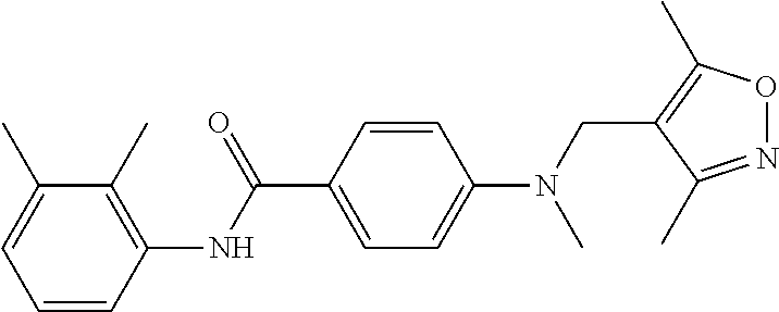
C1=CC(NC(C2=CC=C(N(CC3=C(C)ON=C3C)C)C=C2)=O)=C(C)C(C)=C1
